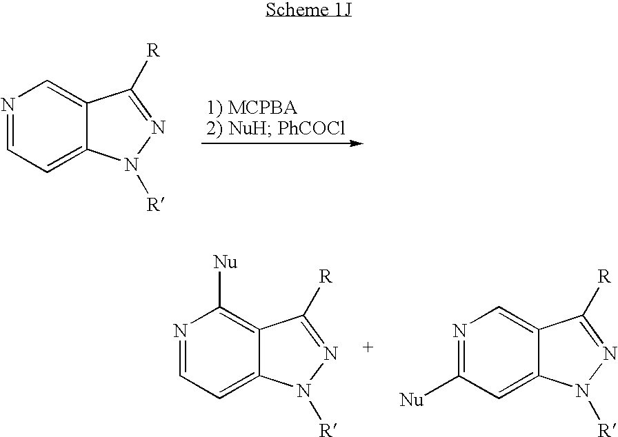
N1=CC=C2C(=C1)C([R])=NN2[R].N1=CC=C2C(=C1[Nu])C([R])=NN2[R].N1=C([Nu])C=C2C(=C1)C([R])=NN2[R]
